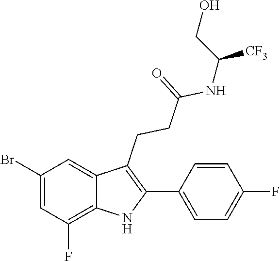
C1(Br)=CC(F)=C2C(=C1)C(CCC(=O)NC(CO)[CF3])=C(C1=CC=C(F)C=C1)N2
